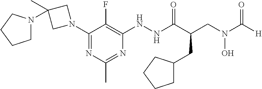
N1(C2=NC(C)=NC(NNC(C(CN(C([H])=O)O)CC3CCCC3)=O)=C2F)CC(N2CCCC2)(C)C1
